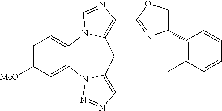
C1=C([MeO])C=C2C(=C1)N1C(=C(C3=NC(C4=C(C)C=CC=C4)CO3)N=C1)CC1=CN=NN21
